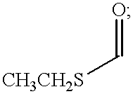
[CH3CH2S]C=O
